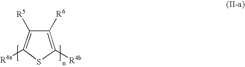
C1([R4b])=C([R6])C([R5])=C([R4a])S1
